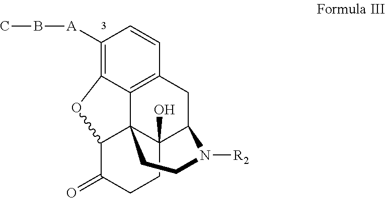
C1([A]BC)=C2C3=C(C=C1)CC1C4(O)C3(C(C(=O)CC4)O2)CCN1[R2]
